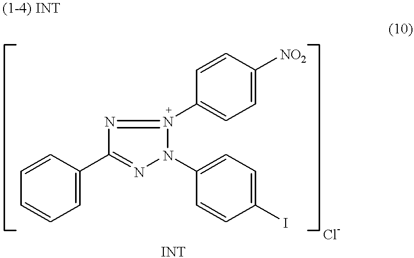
C1=CC(C2=NN(C3=CC=C(I)C=C3)N(C3=CC=C([NO2])C=C3)=N2)=CC=C1
